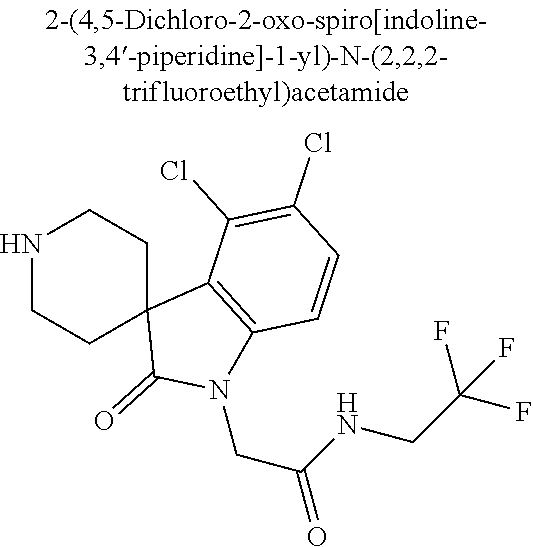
N1CCC2(CC1)C(=O)N(CC(NCC(F)(F)F)=O)C1=C2C(Cl)=C(Cl)C=C1
